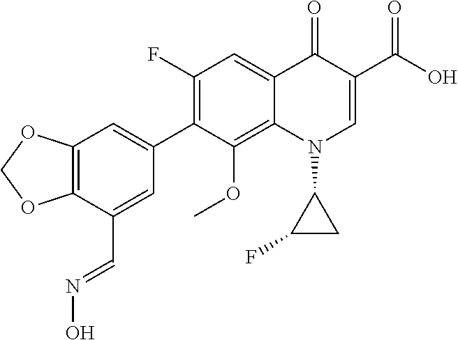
C1=C2C(=C(OC)C(C3=CC4=C(C(C=NO)=C3)OCO4)=C1F)N(C1C(F)C1)C=C(C(O)=O)C2=O
